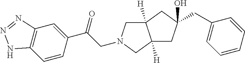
C12([H])CC(CC3=CC=CC=C3)(O)CC1([H])CN(CC(C1=CC3=C(C=C1)NN=N3)=O)C2
